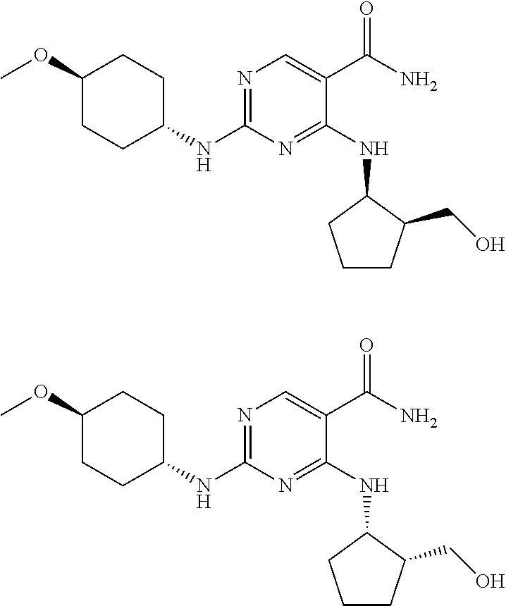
C1(OC)CCC(NC2=NC=C(C(N)=O)C(NC3CCCC3CO)=N2)CC1.C1(OC)CCC(NC2=NC=C(C(N)=O)C(NC3CCCC3CO)=N2)CC1
